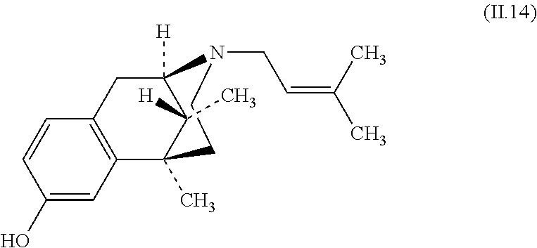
C12=C(CC3([H])C([H])(C)C1(C)CCN3CC=C(C)C)C=CC(O)=C2
